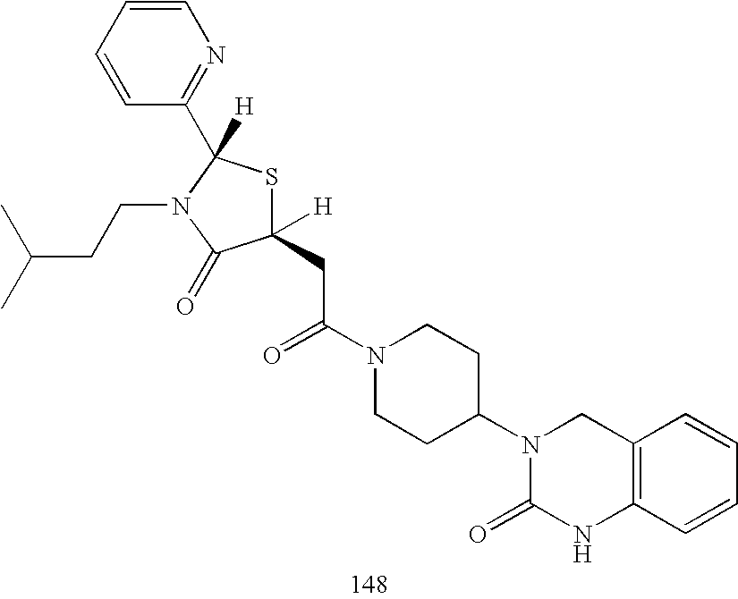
C1(CC(N2CCC(N3C(=O)NC4=C(C3)C=CC=C4)CC2)=O)([H])SC(C2=NC=CC=C2)([H])N(CCC(C)C)C1=O
